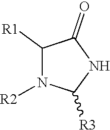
C1([R1])N([R2])C([R3])NC1=O
